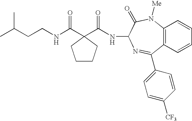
C(NC(C1(C(NC2C(=O)N([Me])C3=C(C(C4=CC=C([CF3])C=C4)=N2)C=CC=C3)=O)CCCC1)=O)CC(C)C
